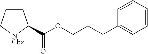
C1=CC=CC=C1CCCOC(=O)C1CCC[NCbz]1
